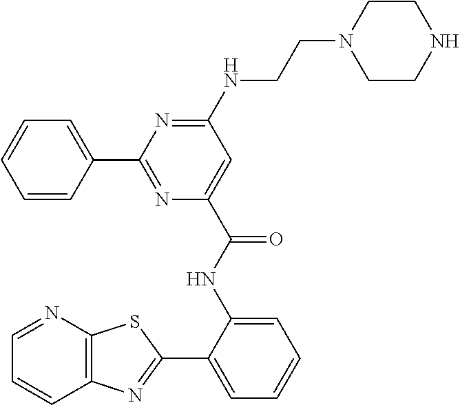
N(C1=NC(C2=CC=CC=C2)=NC(C(NC2=CC=CC=C2C2=NC3=C(N=CC=C3)S2)=O)=C1)CCN1CCNCC1
